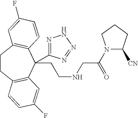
C1CC2=C(C(CCNCC(N3C([CN])CCC3)=O)(C3=NNN=N3)C3=C1C=C(F)C=C3)C=C(F)C=C2
